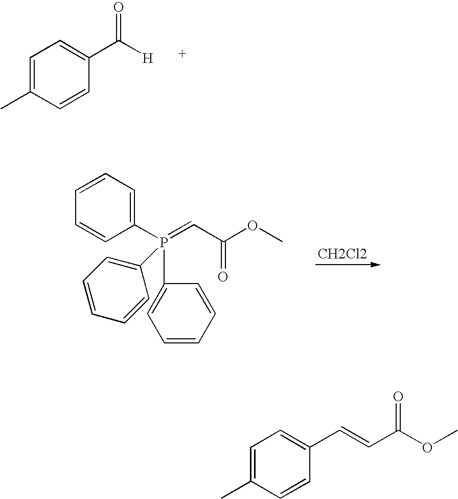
[CH2Cl2].C1(P(=CC(OC)=O)(C2=CC=CC=C2)C2=CC=CC=C2)=CC=CC=C1.C1=C(C)C=CC(C([H])=O)=C1.C1=C(C)C=CC(C=CC(OC)=O)=C1
